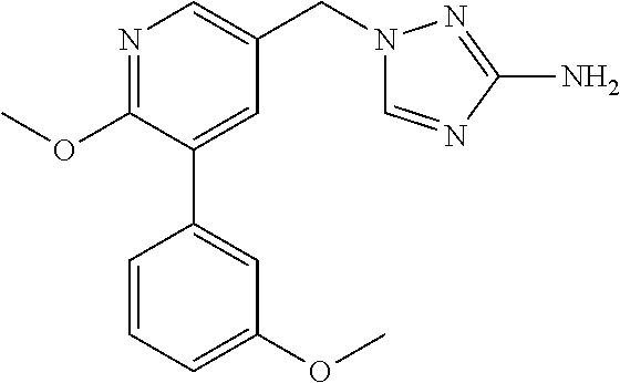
C1(OC)=NC=C(CN2C=NC(N)=N2)C=C1C1=CC(OC)=CC=C1
